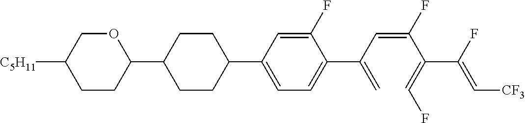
C1CC(C2CCC(C3=CC=C(C(=C)C=C(C(=CF)C(F)=C[CF3])F)C(F)=C3)CC2)OCC1[C5H11]
